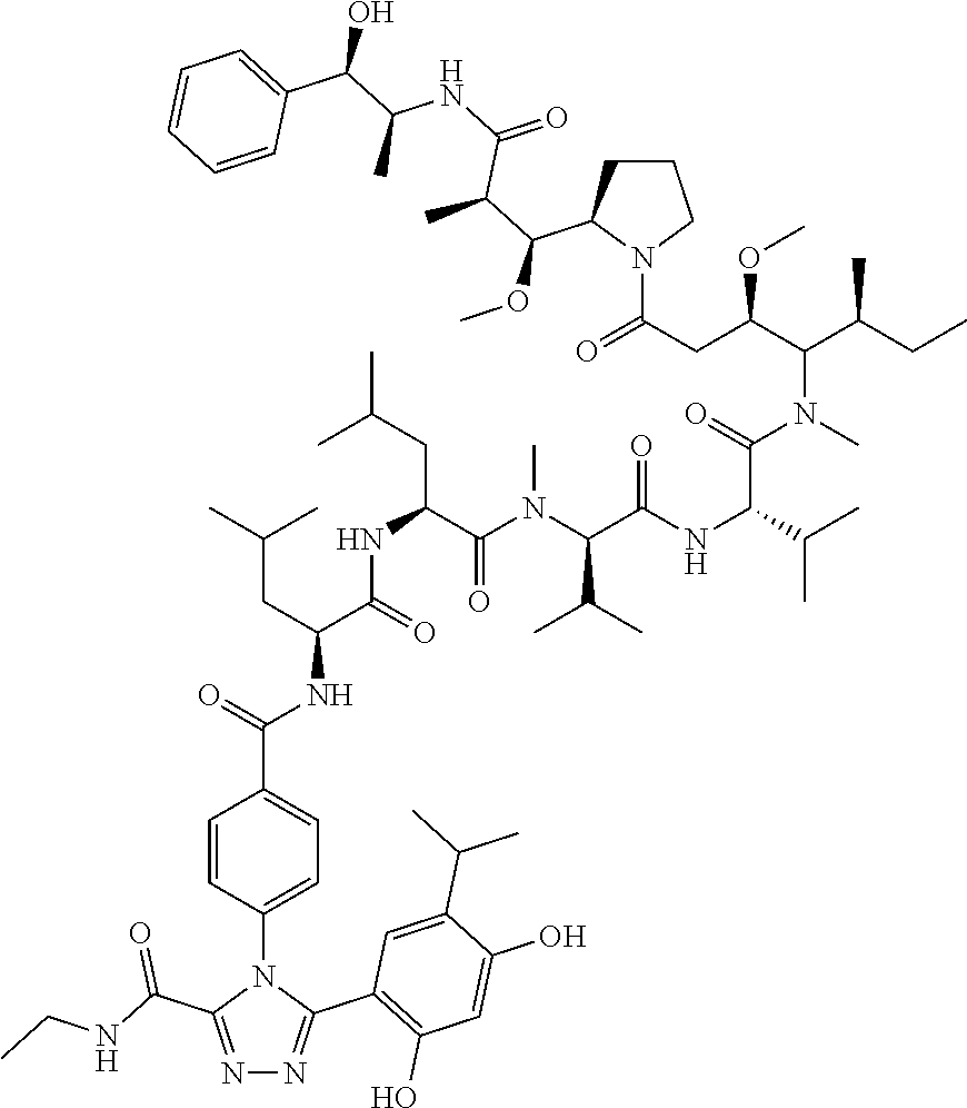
N1=C(C(=O)NCC)N(C2=CC=C(C(NC(CC(C)C)C(NC(CC(C)C)C(=O)N(C)C(C(C)C)C(=O)NC(C(N(C(C(C)CC)C(OC)CC(N3CCCC3C(OC)C(C(=O)NC(C)C(O)C3=CC=CC=C3)C)=O)C)=O)C(C)C)=O)=O)C=C2)C(C2=C(O)C=C(O)C(C(C)C)=C2)=N1
